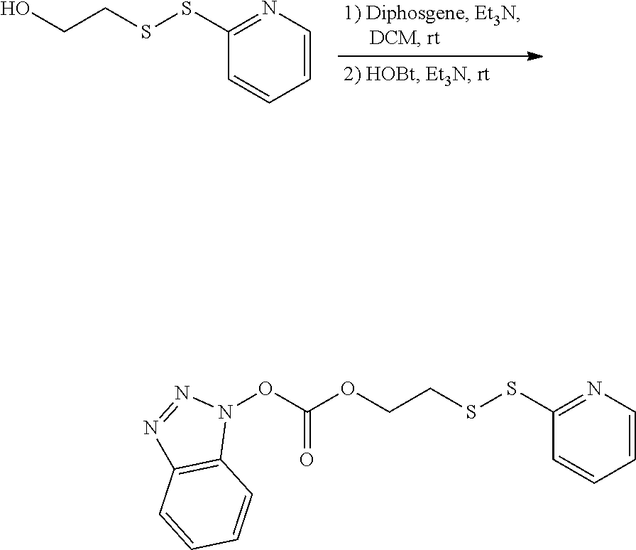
C1=CN=C(SSCCO)C=C1.C1=CN=C(SSCCOC(ON2N=NC3=C2C=CC=C3)=O)C=C1
